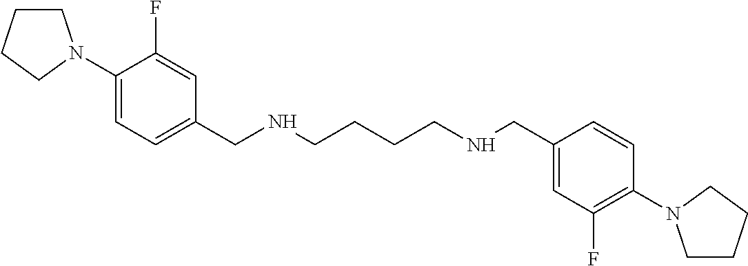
C1(N2CCCC2)=CC=C(CNCCCCNCC2=CC(F)=C(N3CCCC3)C=C2)C=C1F
